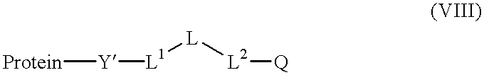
[Protein][Y][L1][L][L2][Q]
